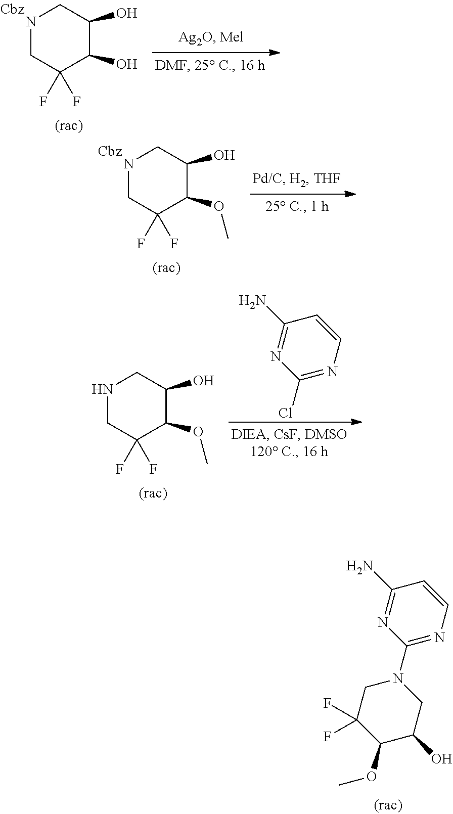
C1(N)=NC(N2CC(F)(F)C(OC)C(O)C2)=NC=C1.N1CC(F)(F)C(O)C(O)C1.N1CC(F)(F)C(OC)C(O)C1.N1CC(F)(F)C(OC)C(O)C1.C1(N)=NC(Cl)=NC=C1
